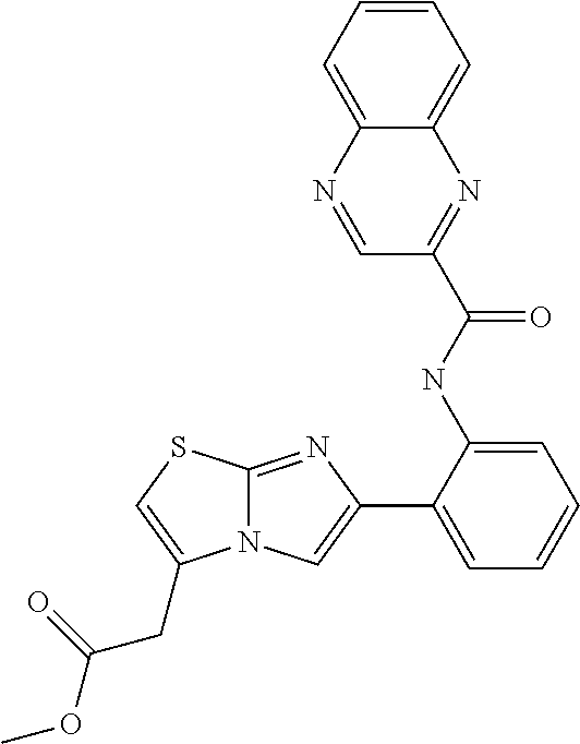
C12=NC(C3=CC=CC=C3NC(C3=NC4=CC=CC=C4N=C3)=O)=CN1C(CC(OC)=O)=CS2
